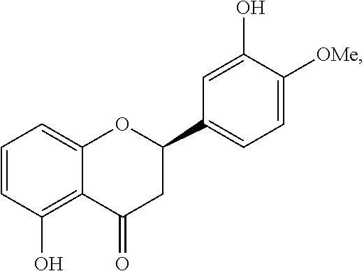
C1=CC=C2C(=C1O)C(=O)CC(C1=CC=C([OMe])C(O)=C1)O2
